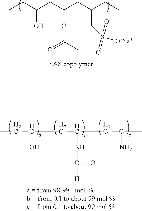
CCC(CC(CC(CC)CS([O-Na+])(=O)=O)OC(=O)C)O.CCC(O)CC(NC([H])=O)CC(N)C
